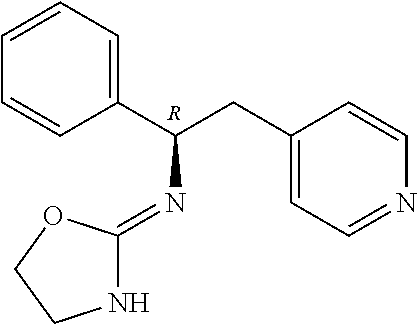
C1=CC=CC(C(CC2=CC=NC=C2)N=C2NCCO2)=C1.[R]
